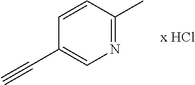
N1=C(C)C=CC(C#C)=C1
